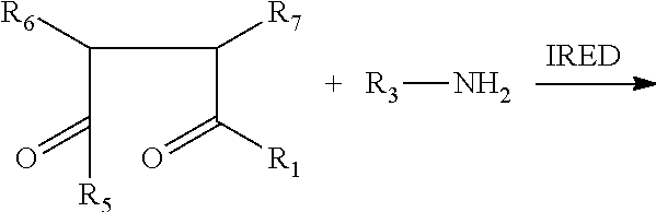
[R3]N.C(C([R6])C([R7])C([R1])=O)([R5])=O
